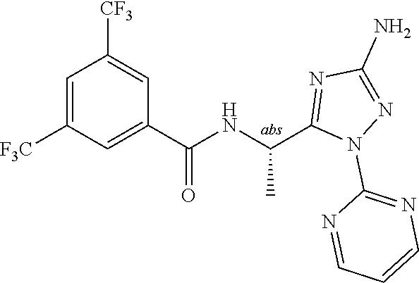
C1=C([F3C])C=C(C(=O)NC(C)C2=NC(N)=NN2C2=NC=CC=N2)C=C1[CF3]
